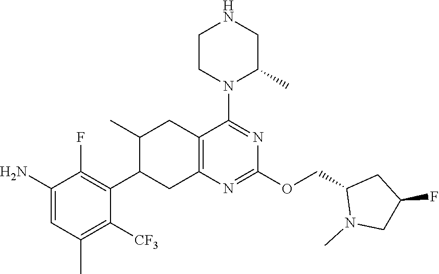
C1(COC2=NC3=C(C(N4C(C)CNCC4)=N2)CC(C)C(C2=C(F)C(N)=CC(C)=C2[CF3])C3)CC(F)CN1C
